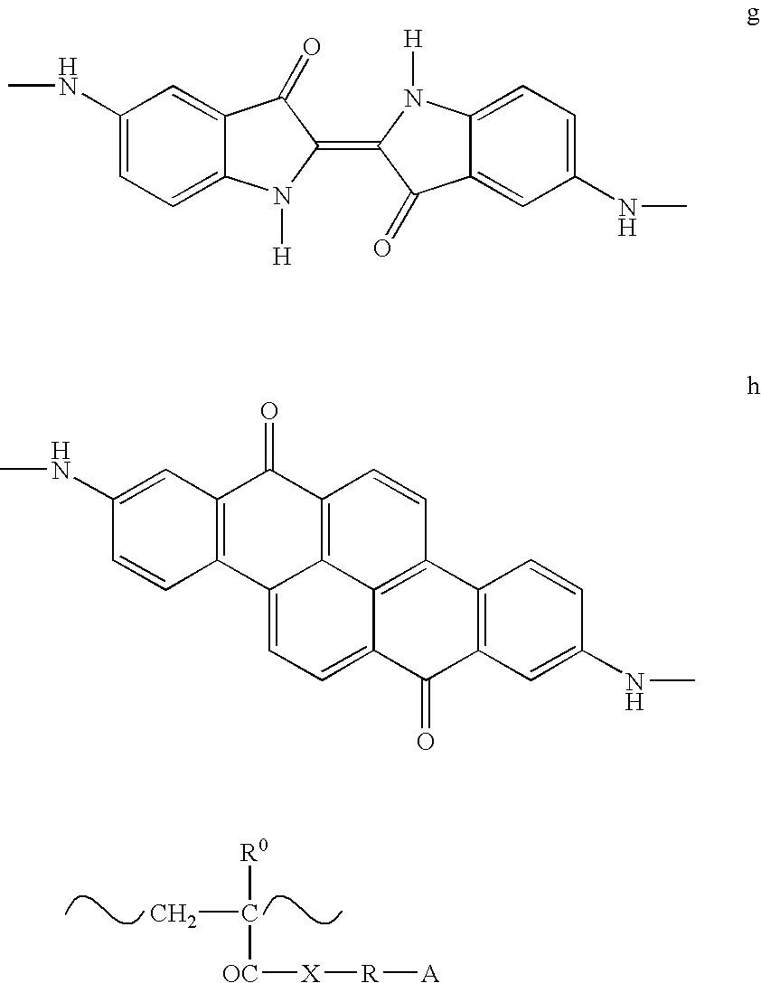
[R0]C(C)[OC][X][R][A].C1(NC)=CC=C2C(=C1)C(=O)C(=C1C(=O)C3=CC(NC)=CC=C3N1[H])N2[H].C1(NC)=CC2=C(C=C1)C1=CC=C3C4=C(C=CC(=C14)C2=O)C1=C(C3=O)C=C(NC)C=C1
